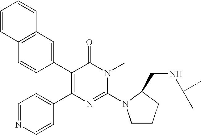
C12=C(C=C(C3=C(C4=CC=NC=C4)N=C(N4CCCC4CNC(C)C)N(C)C3=O)C=C1)C=CC=C2
